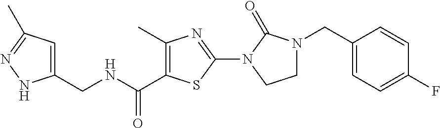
C1(C)=C(C(=O)NCC2=CC(C)=NN2)SC(N2C(=O)N(CC3=CC=C(F)C=C3)CC2)=N1
